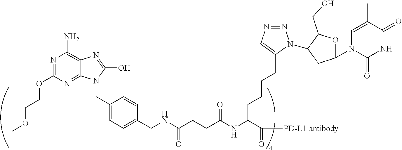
N1=C(OCCOC)N=C2C(=C1N)N=C(O)N2CC1=CC=C(CNC(CCC(=O)NC(C(=O)[PD-L1 antibody])CCCCC2=CN=NN2C2C(CO)OC(N3C(=O)NC(=O)C(C)=C3)C2)=O)C=C1
